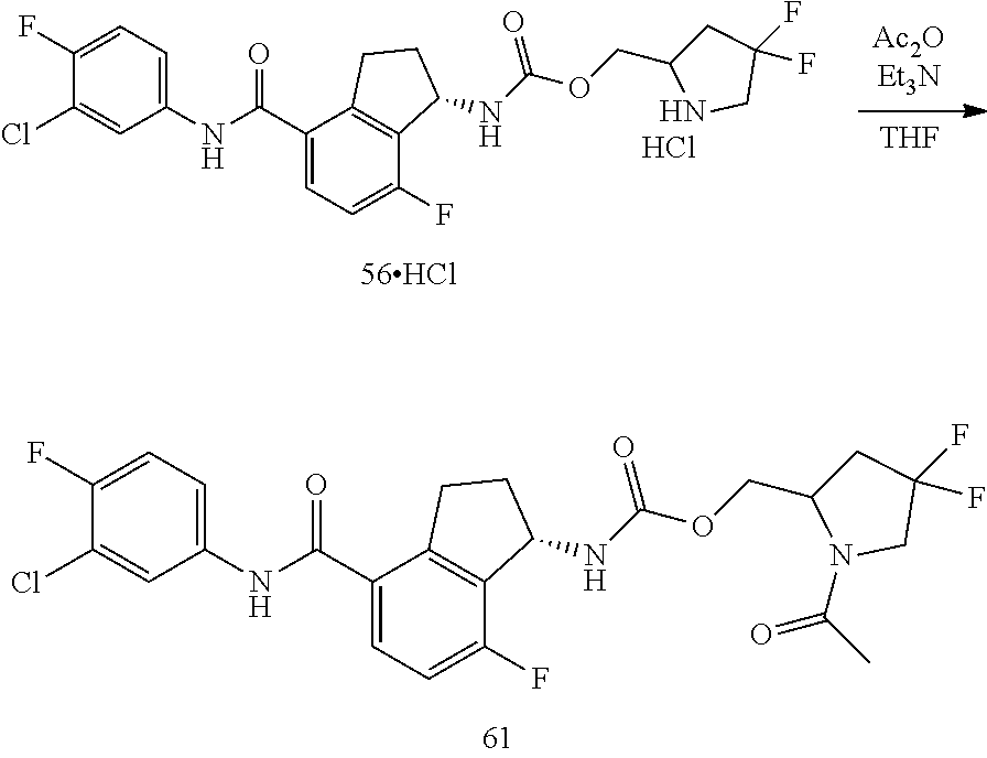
C1(Cl)=CC(NC(C2=CC=C(F)C3=C2CCC3NC(OCC2CC(F)(F)CN2C(C)=O)=O)=O)=CC=C1F.[THF].C1(Cl)=CC(NC(C2=CC=C(F)C3=C2CCC3NC(OCC2NCC(F)(F)C2)=O)=O)=CC=C1F.Cl
